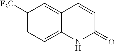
C1([F3C])=CC=C2C(=C1)C=CC(=O)N2
